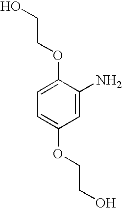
C1=C(N)C(OCCO)=CC=C1OCCO
